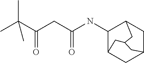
C1(NC(CC(C(C)(C)C)=O)=O)C2CC3CC1CC(C3)C2
